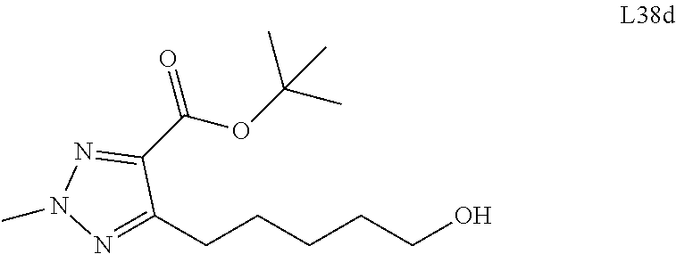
N1=C(CCCCCO)C(C(OC(C)(C)C)=O)=NN1C
